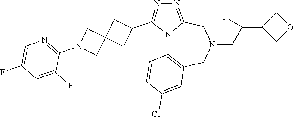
N12C3=C(CN(CC(C4COC4)(F)F)CC1=NN=C2C1CC2(C1)CN(C1=NC=C(F)C=C1F)C2)C=C(Cl)C=C3
